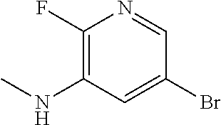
C1(F)=C(NC)C=C(Br)C=N1
